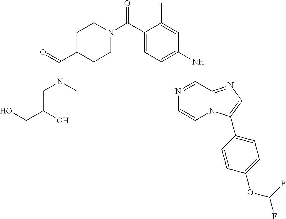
N1=C(NC2=CC=C(C(N3CCC(C(=O)N(C)CC(CO)O)CC3)=O)C(C)=C2)C2=NC=C(C3=CC=C(OC(F)F)C=C3)N2C=C1
